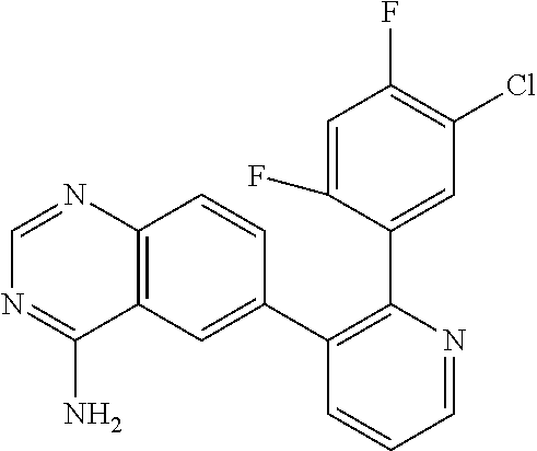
C1=C(F)C(C2=C(C3=CC4=C(C=C3)N=CN=C4N)C=CC=N2)=CC(Cl)=C1F
